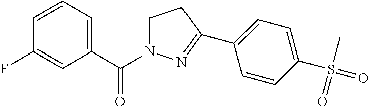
C1=CC=C(C(N2CCC(C3=CC=C(S(=O)(C)=O)C=C3)=N2)=O)C=C1F
